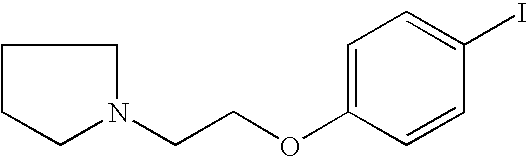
C1=CC(I)=CC=C1OCCN1CCCC1
